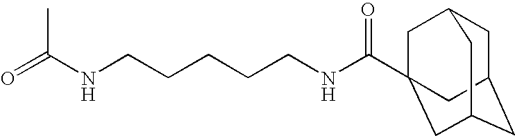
O=C(NCCCCCNC(=O)C12CC3CC(CC(C1)C3)C2)C
